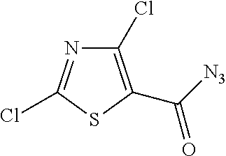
C1(Cl)=C(C([N3])=O)SC(Cl)=N1
